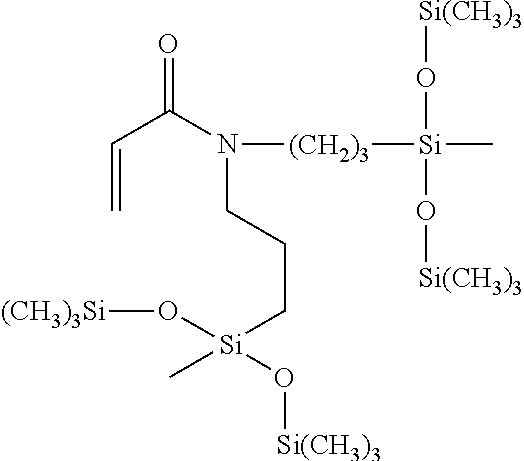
C(=C)C(N(CCC[Si](O[(CH3)3Si])(C)O[Si(CH3)3])[(CH2)3][Si](C)(O[Si(CH3)3])O[Si(CH3)3])=O
